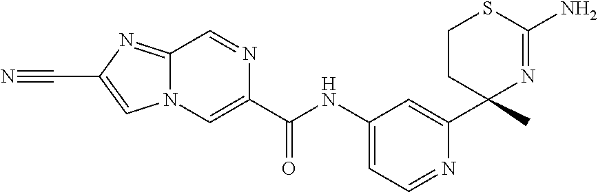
C1(C(NC2=CC=NC(C3(C)N=C(N)SCC3)=C2)=O)=CN2C(=NC(C#N)=C2)C=N1
